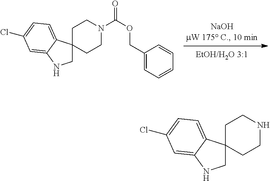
C1CN(C(OCC2=CC=CC=C2)=O)CCC12CNC1=CC(Cl)=CC=C21.C1CNCCC12CNC1=CC(Cl)=CC=C21
